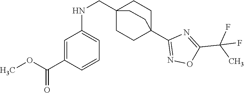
C1=CC(C(OC)=O)=CC(NCC23CCC(C4=NOC(C(F)(C)F)=N4)(CC2)CC3)=C1
